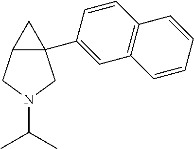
C12(C3=CC4=C(C=C3)C=CC=C4)C(CN(C(C)C)C1)C2
